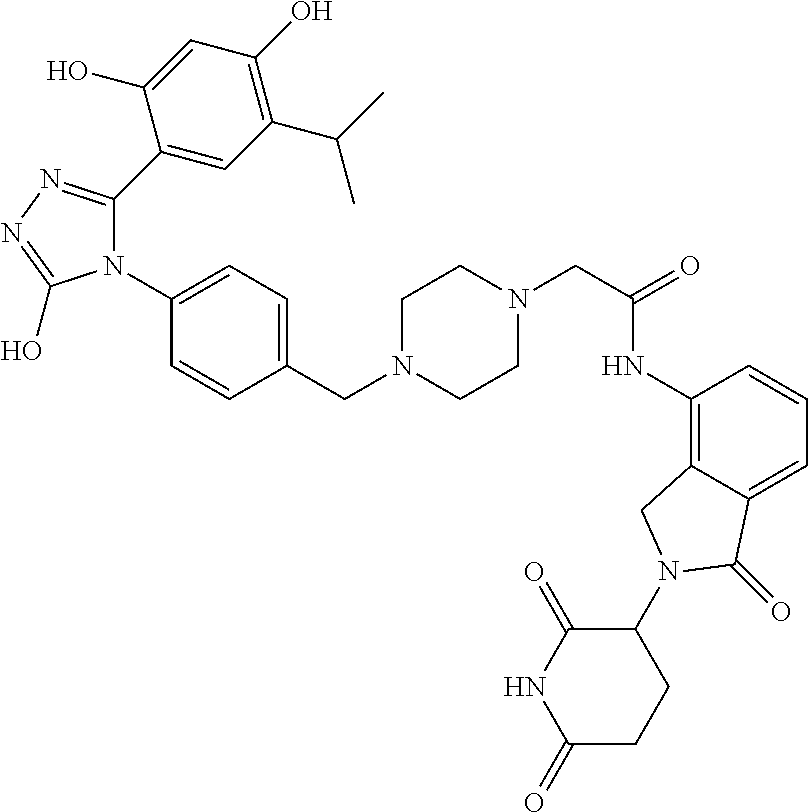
N1(C2=CC=C(CN3CCN(CC(=O)NC4=C5C(=CC=C4)C(=O)N(C4C(=O)NC(=O)CC4)C5)CC3)C=C2)C(C2=CC(C(C)C)=C(O)C=C2O)=NN=C1O
